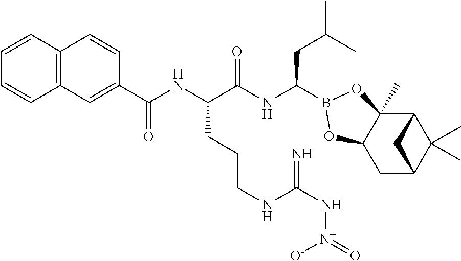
C12C3(C)C(CC(C1(C)C)C2)OB(C(NC(C(NC(=O)C1=CC2=C(C=CC=C2)C=C1)CCCNC(N[N+](=O)[O-])=N)=O)CC(C)C)O3
